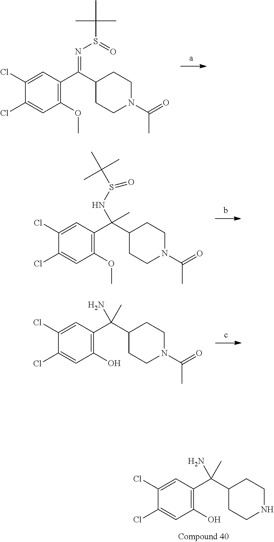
C1(C(=NS(=O)C(C)(C)C)C2=C(OC)C=C(Cl)C(Cl)=C2)CCN(C(=O)C)CC1.N(C(C1=C(OC)C=C(Cl)C(Cl)=C1)(C)C1CCN(C(=O)C)CC1)S(=O)C(C)(C)C.C(C1=C(O)C=C(Cl)C(Cl)=C1)(N)(C)C1CCN(C(=O)C)CC1.C1(Cl)=CC(O)=C(C(C2CCNCC2)(N)C)C=C1Cl
